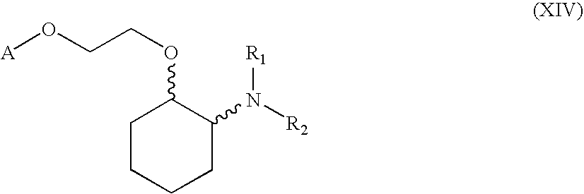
C1(N([R2])[R1])C(OCCO[A])CCCC1
